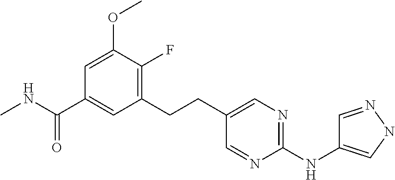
C1=C(OC)C(F)=C(CCC2=CN=C(NC3=CNN=C3)N=C2)C=C1C(NC)=O
